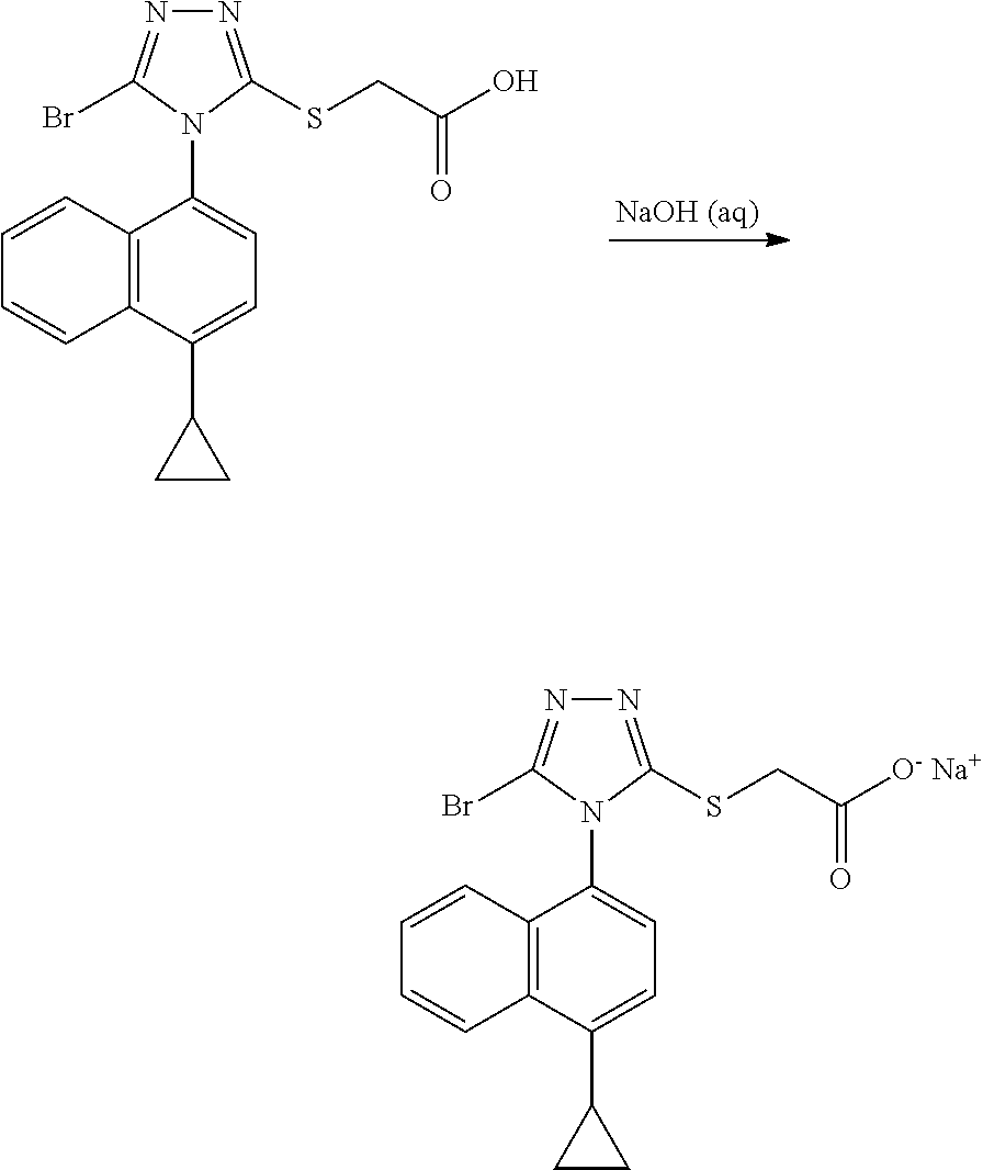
C12=C(C(C3CC3)=CC=C1N1C(SCC(O)=O)=NN=C1Br)C=CC=C2.C12=C(C(C3CC3)=CC=C1N1C(SCC([O- Na+])=O)=NN=C1Br)C=CC=C2
